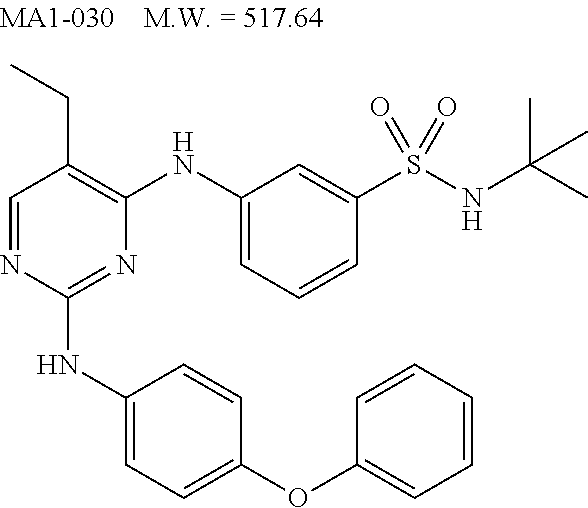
C1=NC(NC2=CC=C(OC3=CC=CC=C3)C=C2)=NC(NC2=CC=CC(S(NC(C)(C)C)(=O)=O)=C2)=C1CC
